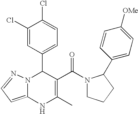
C1(C2N3C(=CC=N3)NC(C)=C2C(=O)N2CCCC2C2=CC=C([OMe])C=C2)=CC=C(Cl)C(Cl)=C1
